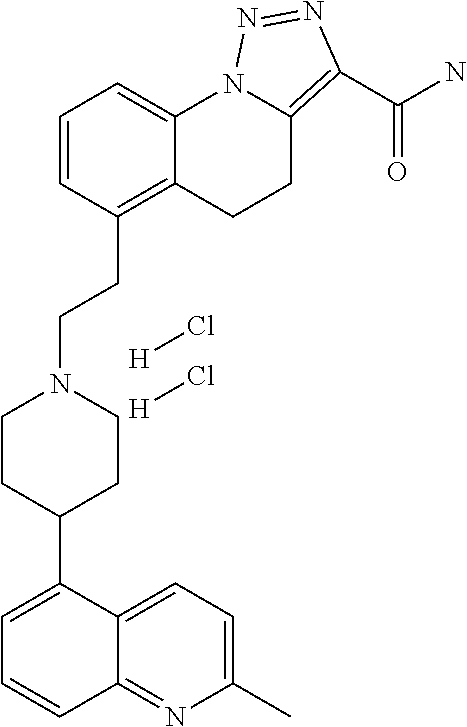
[H]Cl.[H]Cl.C1=CC(CCN2CCC(C3=CC=CC4=NC(C)=CC=C34)CC2)=C2C(=C1)N1C(=C(C(N)=O)N=N1)CC2
